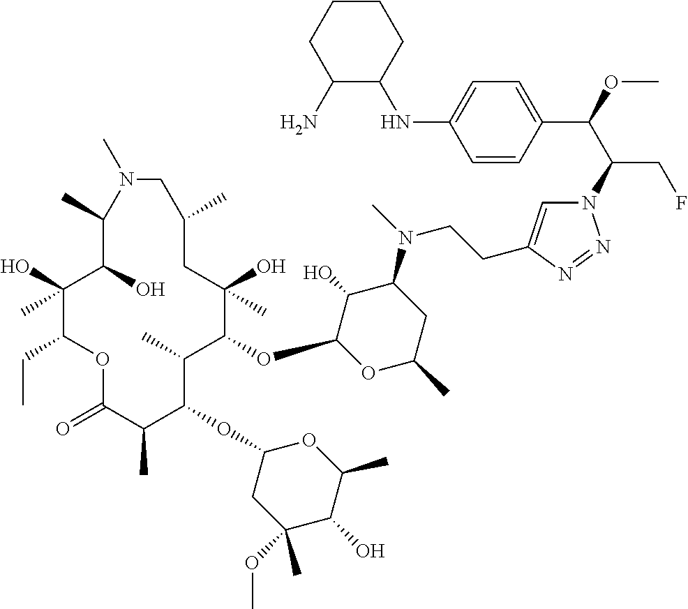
C1(O)(C)C(CC)OC(=O)C(C)C(OC2CC(OC)(C)C(O)C(C)O2)C(C)C(OC2OC(C)CC(N(C)CCC3=CN(C(C(OC)C4=CC=C(NC5CCCCC5N)C=C4)CF)N=N3)C2O)C(O)(C)CC(C)CN(C)C(C)C1O
